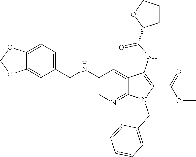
C1(NCC2=CC=C3C(=C2)OCO3)=CN=C2C(=C1)C(NC(C1CCCO1)=O)=C(C(=O)OC)N2CC1=CC=CC=C1
